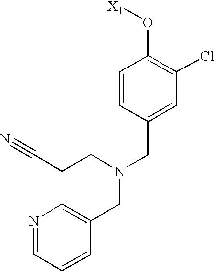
C1=CC(CN(CC2=CN=CC=C2)CCC#N)=CC(Cl)=C1O[X1]
